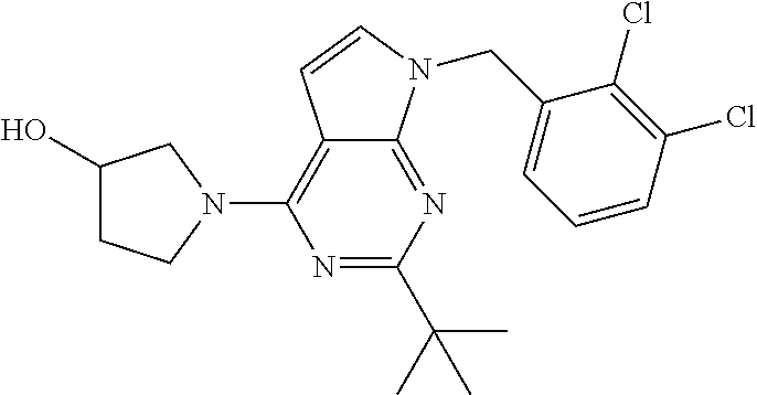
N1=C(C(C)(C)C)N=C2C(=C1N1CC(O)CC1)C=CN2CC1=CC=CC(Cl)=C1Cl
